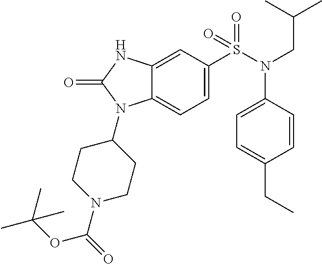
C1=C(S(N(CC(C)C)C2=CC=C(CC)C=C2)(=O)=O)C=C2C(=C1)N(C1CCN(C(=O)OC(C)(C)C)CC1)C(=O)N2
